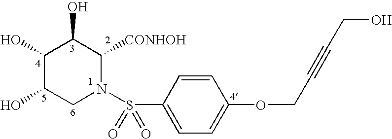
C1(O)C(O)CN(S(C2=CC=C(OCC#CCO)C=C2)(=O)=O)C([CONHOH])C1O
